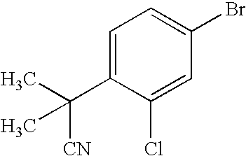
C1=C(C(C)([CN])C)C(Cl)=CC(Br)=C1
